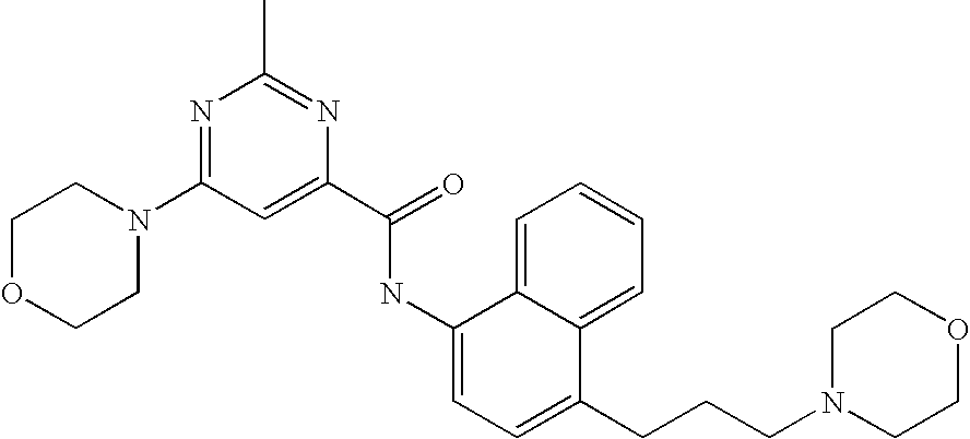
N1=C(N2CCOCC2)C=C(C(=O)NC2=CC=C(CCCN3CCOCC3)C3=CC=CC=C23)N=C1C
